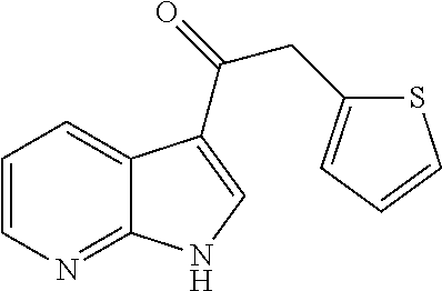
C1=CN=C2C(=C1)C(C(=O)CC1=CC=CS1)=CN2
